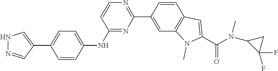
N1N=CC(C2=CC=C(NC3=NC(C4=CC5=C(C=C4)C=C(C(N(C4C(F)(F)C4)C)=O)N5C)=NC=C3)C=C2)=C1
